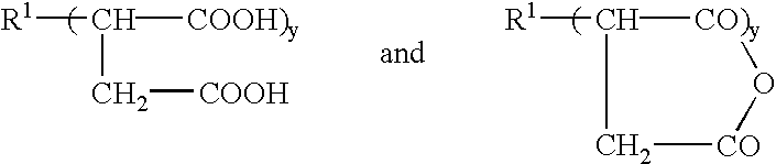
[R1]C([COOH)y])C[COOH].[R1]C1[CO)y]O[CO]C1
